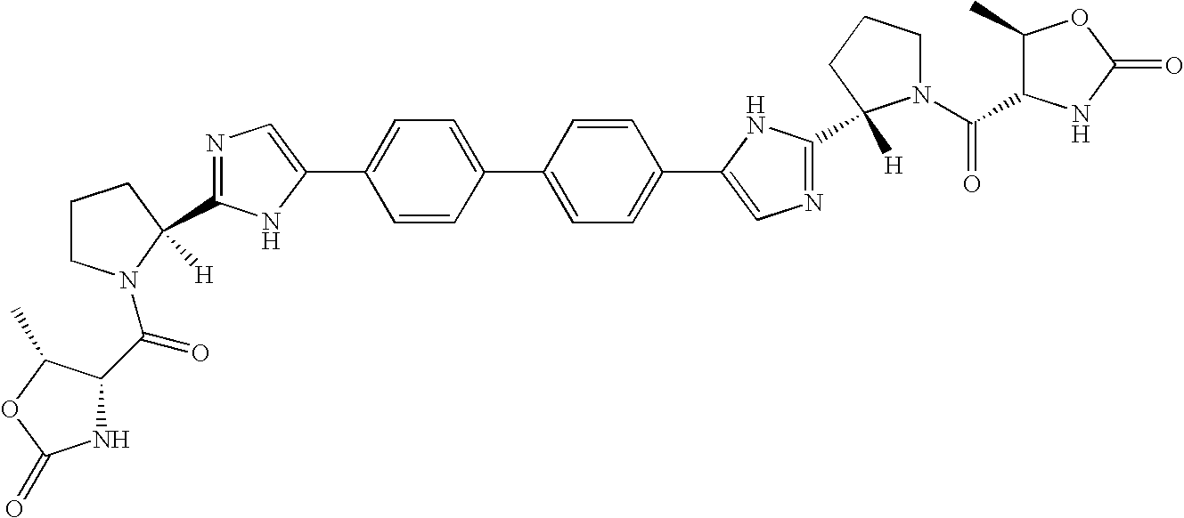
C1=CC(C2=CC=C(C3=CN=C(C4([H])N(C(=O)C5C(C)OC(=O)N5)CCC4)N3)C=C2)=CC=C1C1=CN=C(C2([H])N(C(=O)C3NC(=O)OC3C)CCC2)N1
